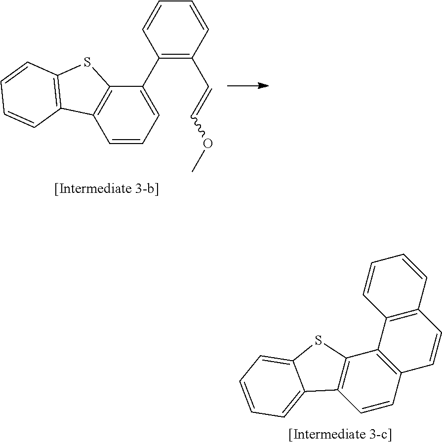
C1=CC=C(C2=C(C=COC)C=CC=C2)C2=C1C1=C(S2)C=CC=C1.C12=C(C=CC=C1)C=CC1=C2C2=C(C=C1)C1=CC=CC=C1S2
